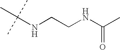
C(NCCNC(C)=O)(C)(C)C
